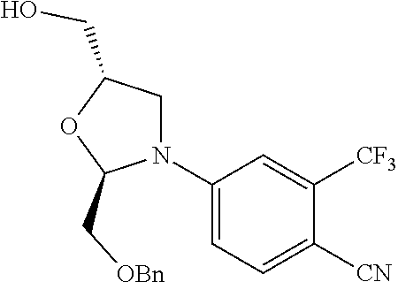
C1(N2CC(CO)OC2C[OBn])=CC=C([CN])C([CF3])=C1
